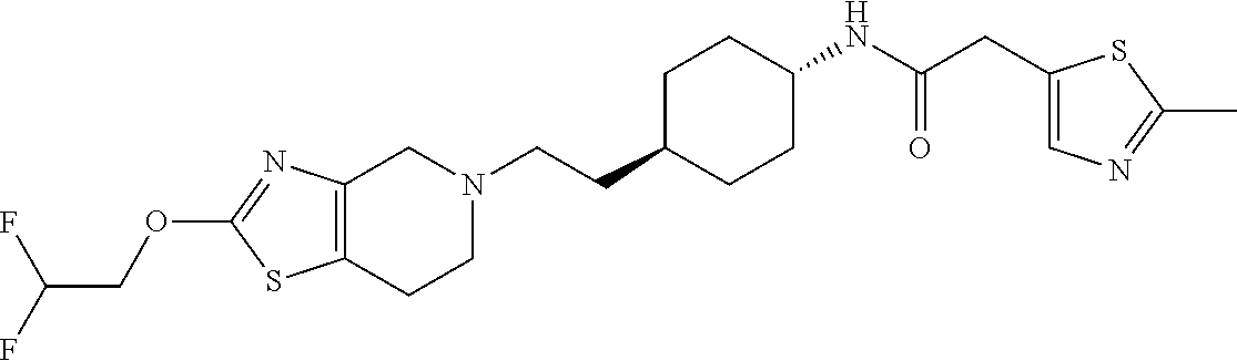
C1(OCC(F)F)=NC2=C(S1)CCN(CCC1CCC(NC(CC3=CN=C(C)S3)=O)CC1)C2
